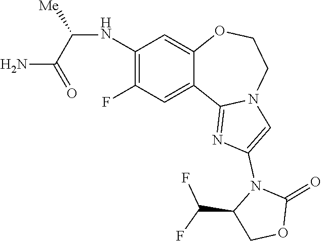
C1(F)=C(NC([Me])C(N)=O)C=C2C(=C1)C1=NC(N3C(C(F)F)COC3=O)=CN1CCO2
